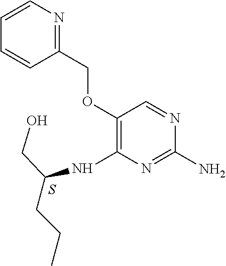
C1(N)=NC(NC(CCC)CO)=C(OCC2=NC=CC=C2)C=N1.S
